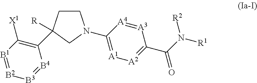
[B3]1=[B4]C(C2([R])CCN(C3=[A1][A2]=C(C(N([R1])[R2])=O)[A3]=[A4]3)C2)=C([X1])[B1]=[B2]1
